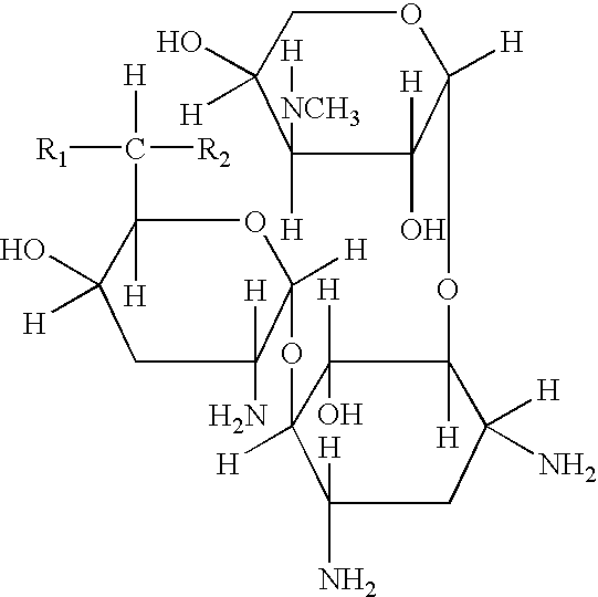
C1([NCH3][H])([H])C([H])(O)C([H])(OC2([H])C([H])(N)CC([H])(N)C(OC3([H])C([H])(N)CC(O)([H])C([H])(C([R2])([R1])[H])O3)([H])C2([H])O)OCC1(O)[H]
